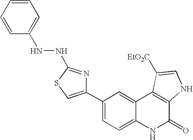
C1(C2=CSC(NNC3=CC=CC=C3)=N2)=CC=C2C(=C1)C1=C(C(=O)N2)NC=C1[EtO2C]
